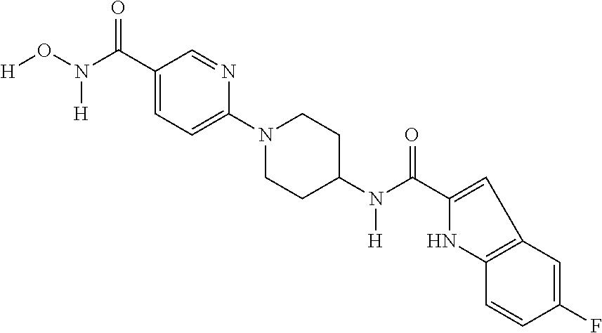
[H]ON(C(C1=CC=C(N2CCC(N(C(C3=CC4=C(N3)C=CC(F)=C4)=O)[H])CC2)N=C1)=O)[H]
